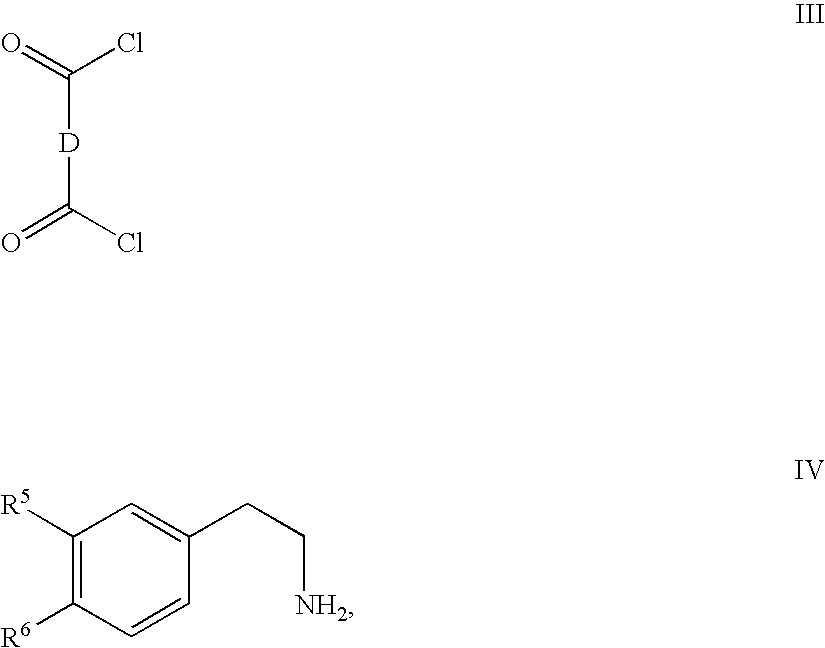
C1([R5])=C([R6])C=CC(CC[NH2])=C1.[D](C(=O)Cl)C(Cl)=O
